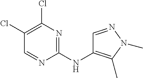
C1(NC2=C(C)N(C)N=C2)=NC(Cl)=C(Cl)C=N1
